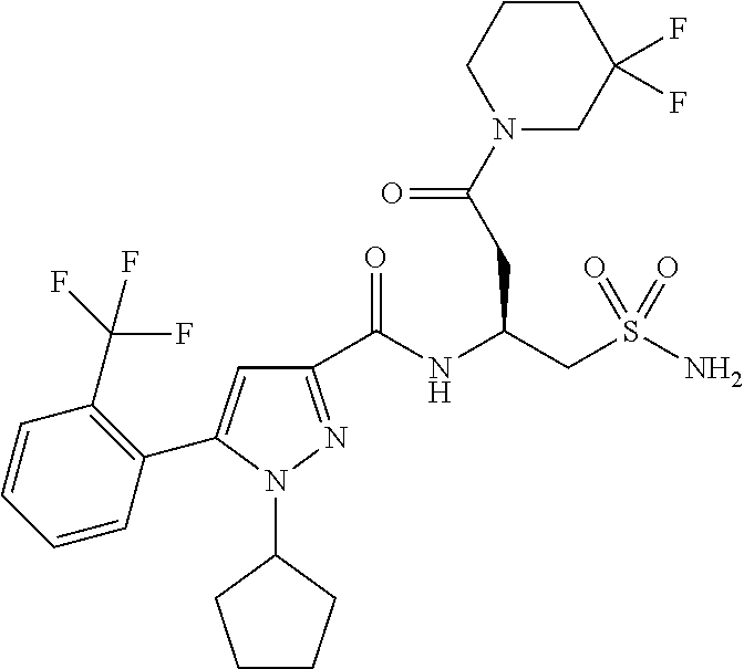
C1(C(NC(CS(N)(=O)=O)CC(N2CC(F)(F)CCC2)=O)=O)=NN(C2CCCC2)C(C2=C(C(F)(F)F)C=CC=C2)=C1
